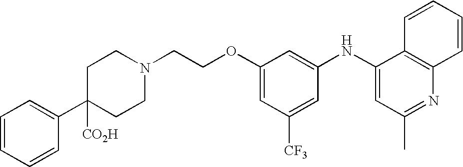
C1(OCCN2CCC([CO2H])(C3=CC=CC=C3)CC2)=CC([CF3])=CC(NC2=CC(C)=NC3=C2C=CC=C3)=C1
